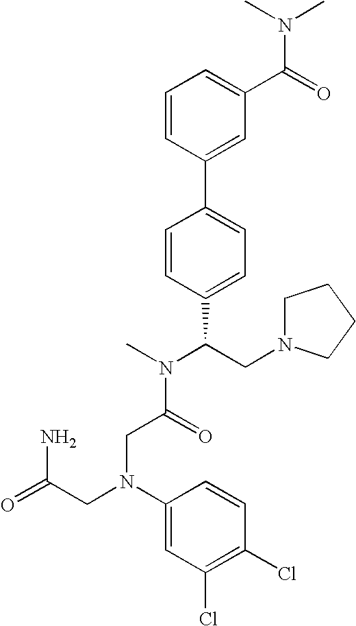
C1=CC(C2=CC=C(C(CN3CCCC3)N(C)C(=O)CN(CC(=O)N)C3=CC(Cl)=C(Cl)C=C3)C=C2)=CC(C(=O)N(C)C)=C1
